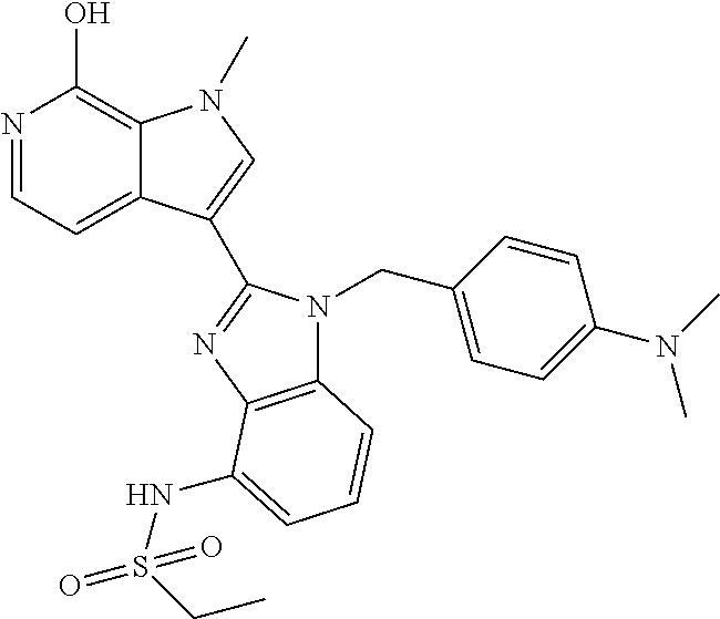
N1=CC=C2C(=C1O)N(C)C=C2C1=NC2=C(N1CC1=CC=C(N(C)C)C=C1)C=CC=C2NS(CC)(=O)=O
